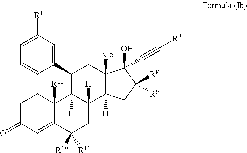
C1(C#C[R3])(O)C2([Me])C([H])(CC1([R8])[R9])C1([H])CC([R11])([R10])C3=CC(=O)CCC3([R12])C1([H])C(C1=CC([R1])=CC=C1)C2
